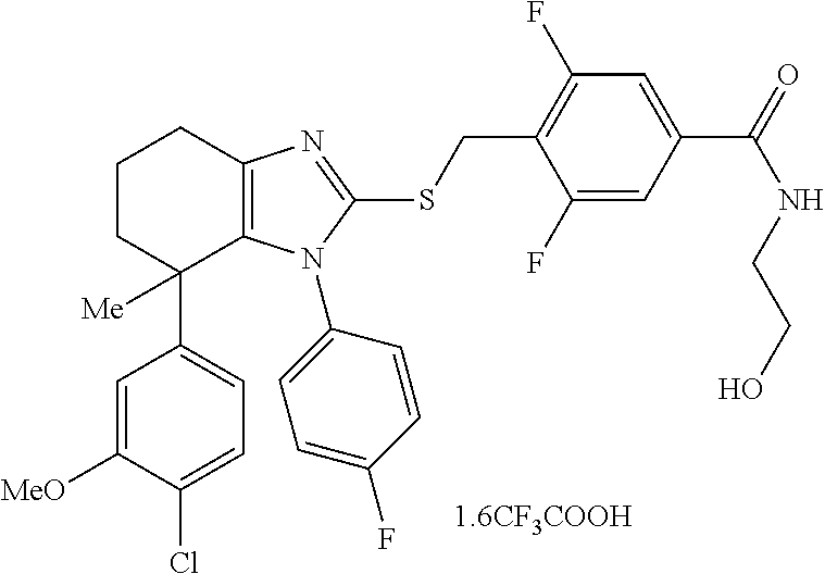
C1CC(C2=CC=C(Cl)C([MeO])=C2)([Me])C2=C(C1)N=C(SCC1=C(F)C=C(C(NCCO)=O)C=C1F)N2C1=CC=C(F)C=C1
